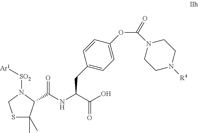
C1(C(NC(C(O)=O)CC2=CC=C(OC(N3CCN([R4])CC3)=O)C=C2)=O)N([SO2][Ar1])CSC1(C)C
